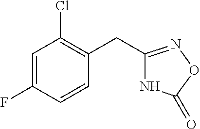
N1C(CC2=C(Cl)C=C(F)C=C2)=NOC1=O
